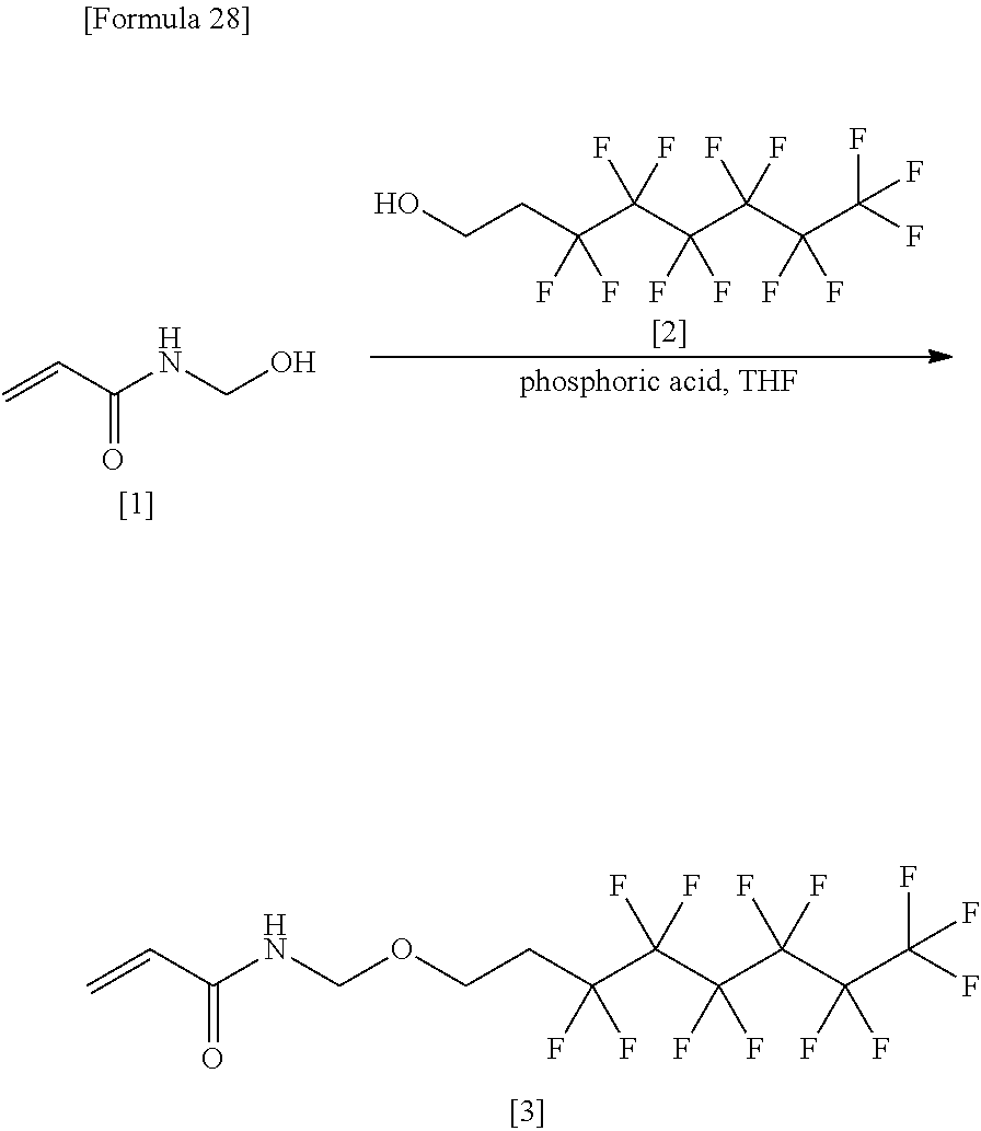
C=CC(NCOCCC(C(C(C(C(F)(F)C(F)(F)F)(F)F)(F)F)(F)F)(F)F)=O.C=CC(NCO)=O.C(C(C(C(C(C(F)(F)C(F)(F)F)(F)F)(F)F)(F)F)(F)F)CO
